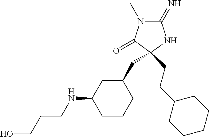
C1(=N)N(C)C(=O)C(CCC2CCCCC2)(CC2CC(NCCCO)CCC2)N1
